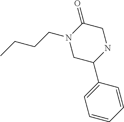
C1C(=O)N(CCCC)CC(C2=CC=CC=C2)N1
